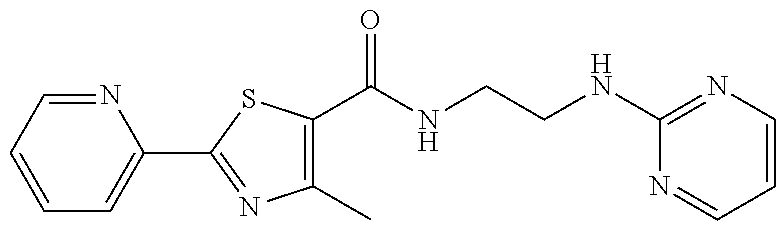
C1(C)=C(C(NCCNC2=NC=CC=N2)=O)SC(C2=CC=CC=N2)=N1
